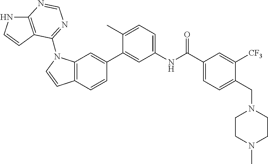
C12=C(C=CC(C3=CC(NC(C4=CC=C(CN5CCN(C)CC5)C([CF3])=C4)=O)=CC=C3C)=C1)C=CN2C1=NC=NC2=C1C=CN2
